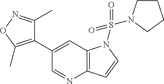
C1(C2=C(C)ON=C2C)=CC2=C(N=C1)C=CN2S(=O)(=O)N1CCCC1
